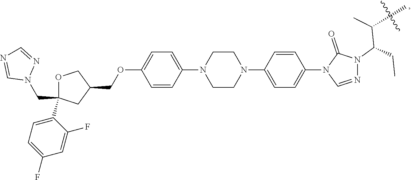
C1=CC(N2CCN(C3=CC=C(N4C=NN(C(C(C)C)CC)C4=O)C=C3)CC2)=CC=C1OCC1COC(C2=CC=C(F)C=C2F)(CN2N=CN=C2)C1
